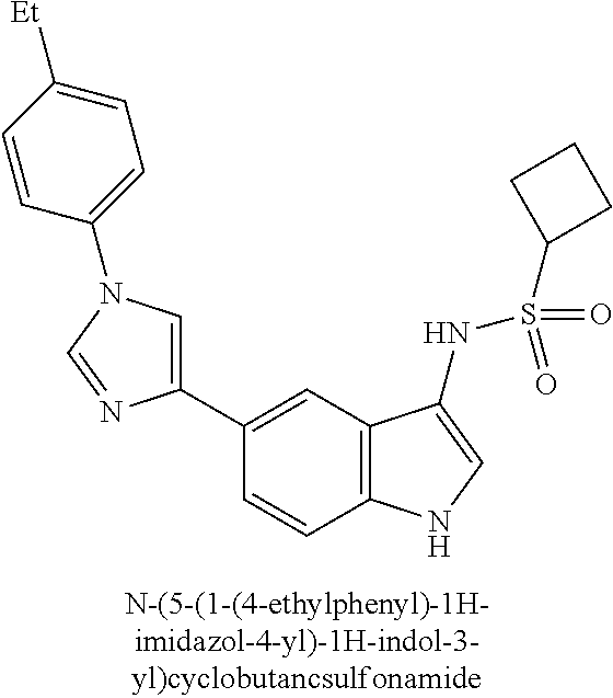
C1(C2=CN(C3=CC=C([Et])C=C3)C=N2)=CC2=C(C=C1)NC=C2NS(=O)(=O)C1CCC1
